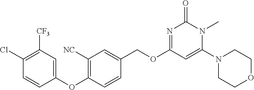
C1(OC2=C([NC])C=C(COC3=NC(=O)N(C)C(N4CCOCC4)=C3)C=C2)=CC([CF3])=C(Cl)C=C1
